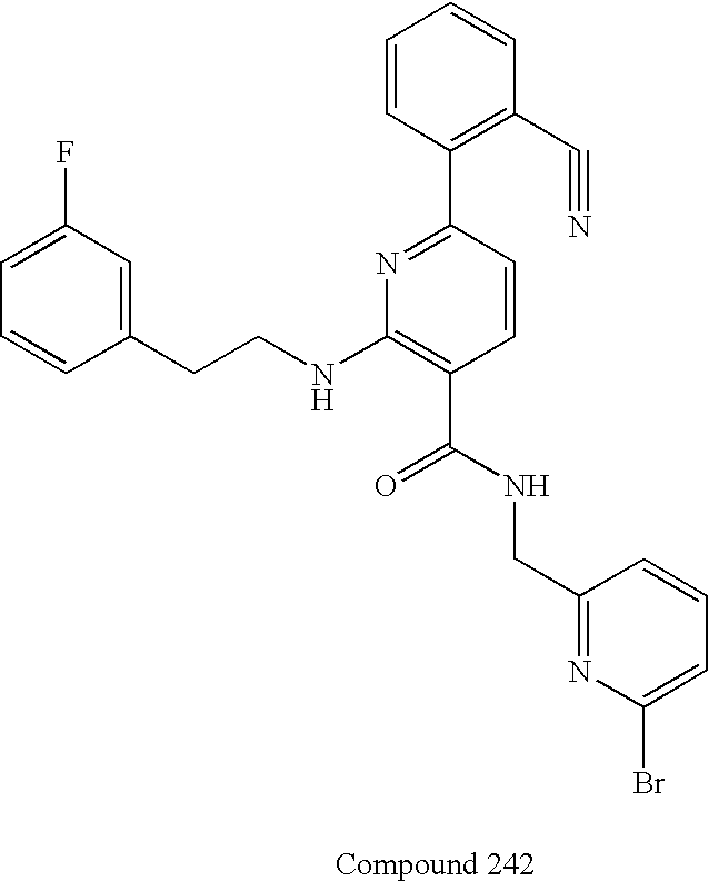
C1(NCCC2=CC(F)=CC=C2)=C(C(NCC2=NC(Br)=CC=C2)=O)C=CC(C2=C(C#N)C=CC=C2)=N1
